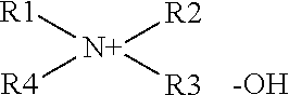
[R1][N+]([R4])([R2])[R3].[-OH]
